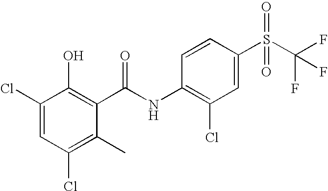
C1(C)=C(Cl)C=C(Cl)C(O)=C1C(NC1=C(Cl)C=C(S(=O)(=O)C(F)(F)F)C=C1)=O
